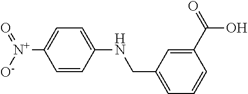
C1=C(NCC2=CC=CC(C(=O)O)=C2)C=CC([N+](=O)[O-])=C1
